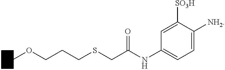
COCCCSCC(NC1=CC=C([NH2])C([SO3H])=C1)=O
